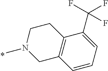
C1N(C)CCC2=C1C=CC=C2C(F)(F)F
